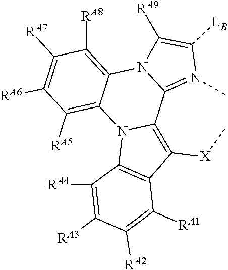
C1([RA7])=C([RA6])C([RA5])=C2C(=C1[RA8])N1C(=N(C)C([LB])=C1[RA9])C1=C([X]C)C3=C(N21)C([RA4])=C([RA3])C([RA2])=C3[RA1]
